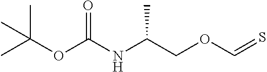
CC(OC(NC(COC=S)C)=O)(C)C
